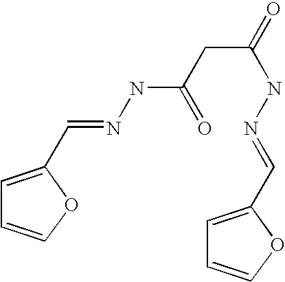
C1=C(C=NNC(CC(=O)NN=CC2=CC=CO2)=O)OC=C1
